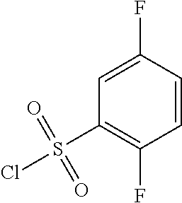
C1=CC(F)=CC(S(Cl)(=O)=O)=C1F
